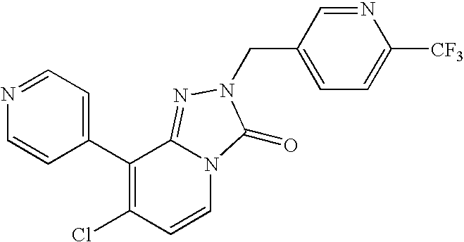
C1=CC(C2=C(Cl)C=CN3C2=NN(CC2=CC=C([CF3])N=C2)C3=O)=CC=N1
